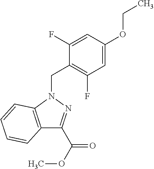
C12=C(N(CC3=C(F)C=C(OCC)C=C3F)N=C1C(OC)=O)C=CC=C2
